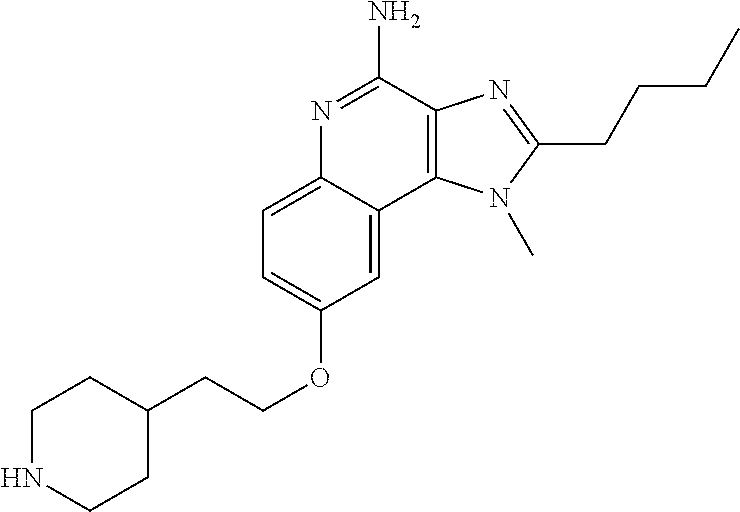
C1NCCC(CCOC2=CC=C3C(=C2)C2=C(C(N)=N3)N=C(CCCC)N2C)C1
